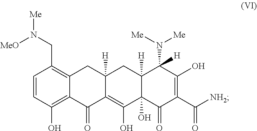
C1=CC(O)=C2C(=C1CN([Me])[MeO])CC1([H])C(=C(O)C3(O)C([H])(C1)C(N([Me])[Me])([H])C(O)=C(C([NH2])=O)C3=O)C2=O
